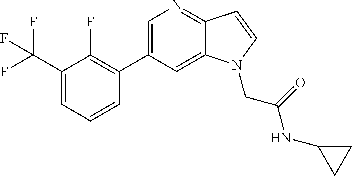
C1=C(C2=C(F)C(C(F)(F)F)=CC=C2)C=C2C(=N1)C=CN2CC(NC1CC1)=O
